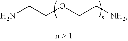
NCCOCC[NH2]
